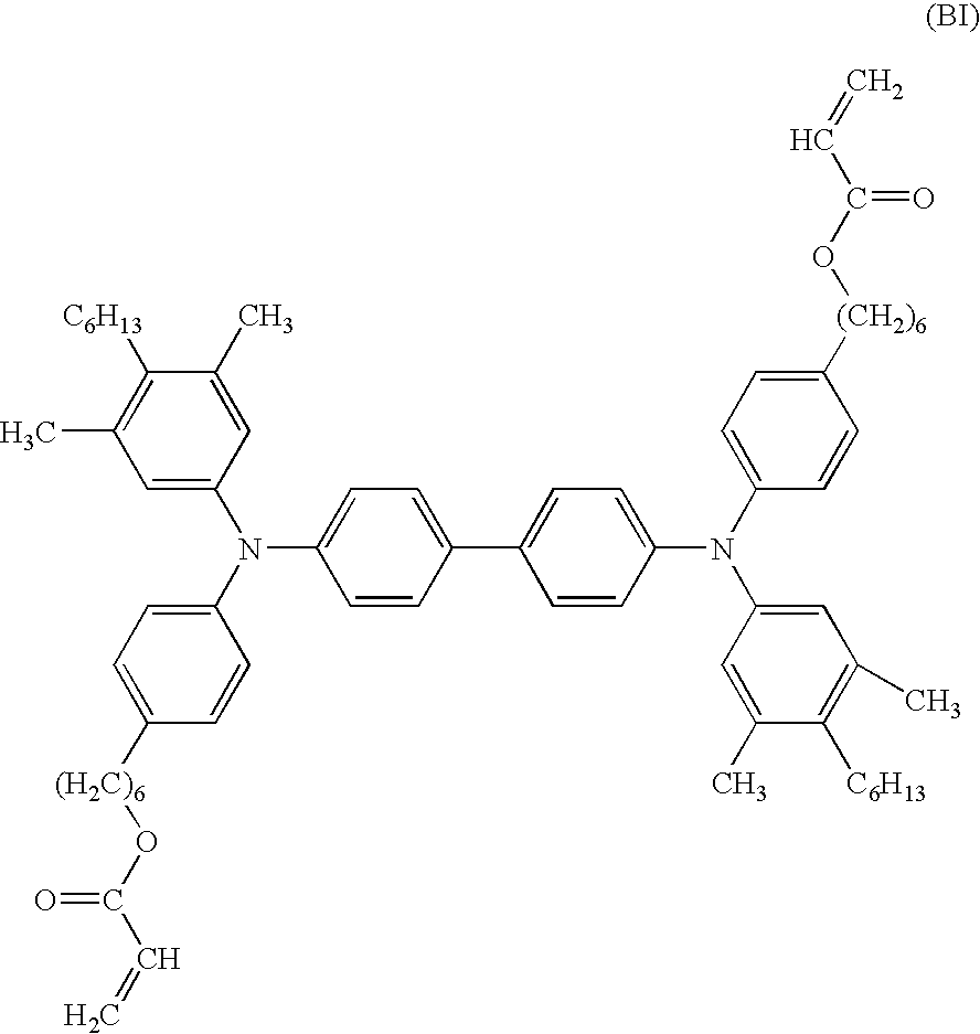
C1=C(N(C2=CC=C([(H2C)6]OC(C=C)=O)C=C2)C2=CC=C(C3=CC=C(N(C4=CC=C([(CH2)6]OC(C=C)=O)C=C4)C4=CC(C)=C([C6H13])C(C)=C4)C=C3)C=C2)C=C(C)C([C6H13])=C1C
